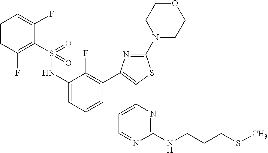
C(CCSC)NC1=NC(C2=C(C3=C(F)C(NS(=O)(=O)C4=C(F)C=CC=C4F)=CC=C3)N=C(N3CCOCC3)S2)=CC=N1
